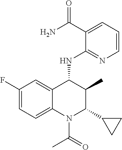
C1(C(=O)N)=CC=CN=C1NC1C(C)C(C2CC2)N(C(=O)C)C2=CC=C(F)C=C12
